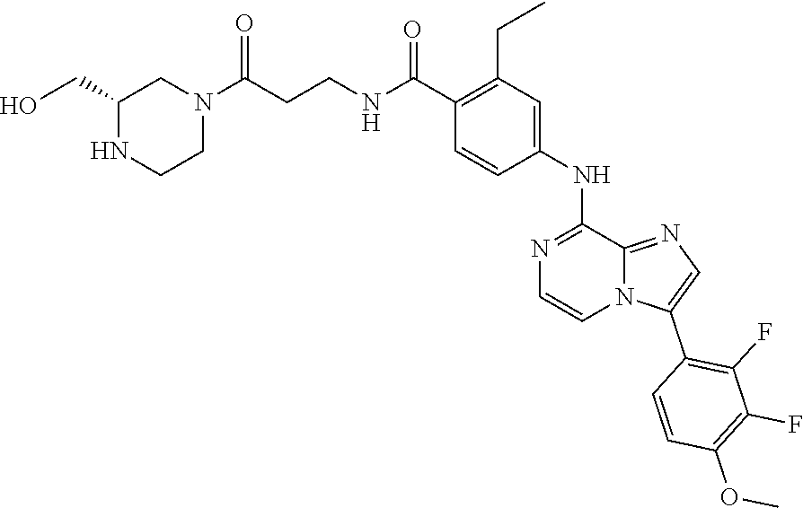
C(CNC(C1=C(CC)C=C(NC2=NC=CN3C2=NC=C3C2=C(F)C(F)=C(OC)C=C2)C=C1)=O)C(N1CC(CO)NCC1)=O
